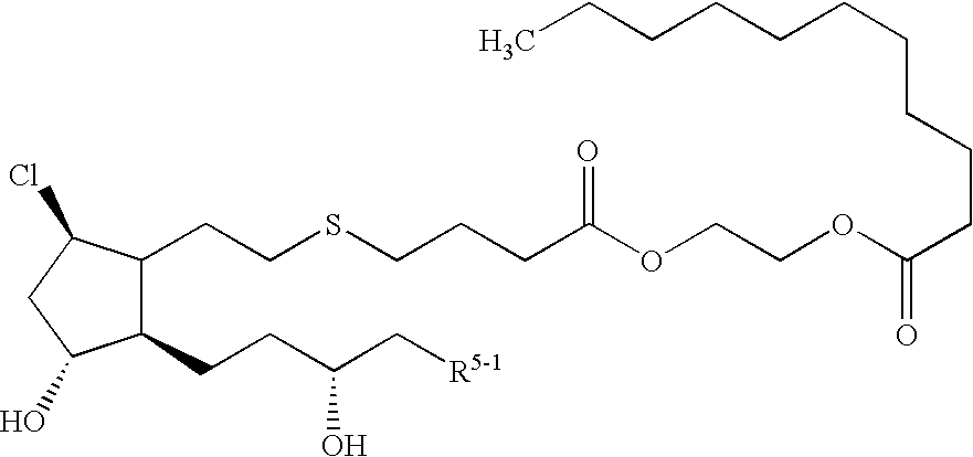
C(SCCC1C(CCC(C[R5-1])O)C(O)CC1Cl)CCC(OCCOC(CCCCCCCCCC)=O)=O
